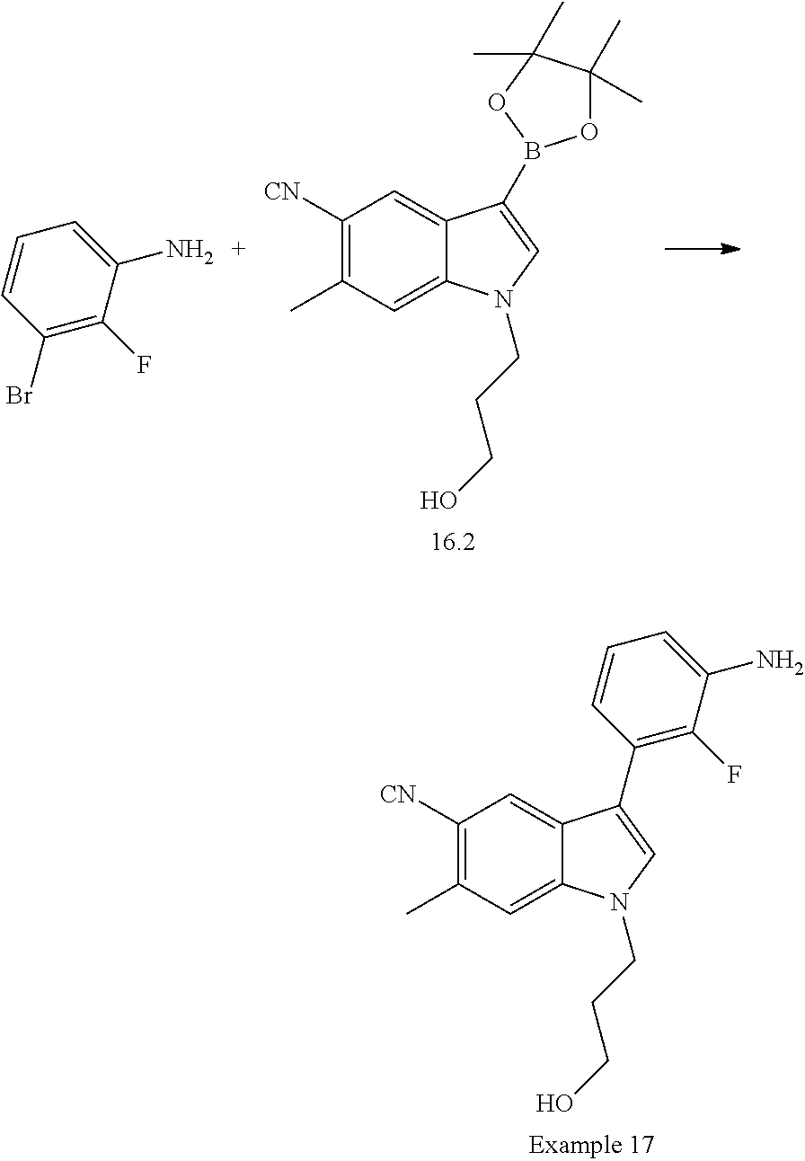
C1([CN])=C(C)C=C2C(=C1)C(B1OC(C)(C)C(C)(C)O1)=CN2CCCO.C1(Br)=C(F)C(N)=CC=C1.C1([CN])=C(C)C=C2C(=C1)C(C1=C(F)C(N)=CC=C1)=CN2CCCO
